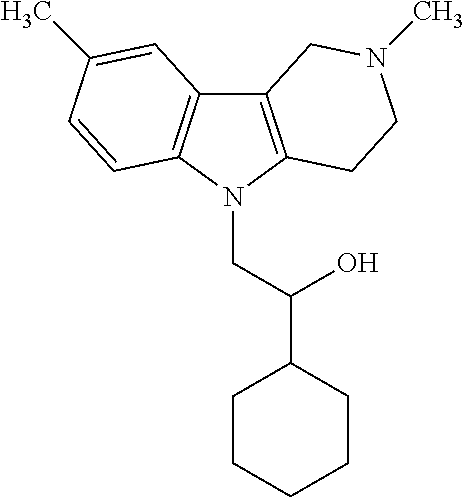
C12=C(N(CC(C3CCCCC3)O)C3=C1C=C(C)C=C3)CCN(C)C2
